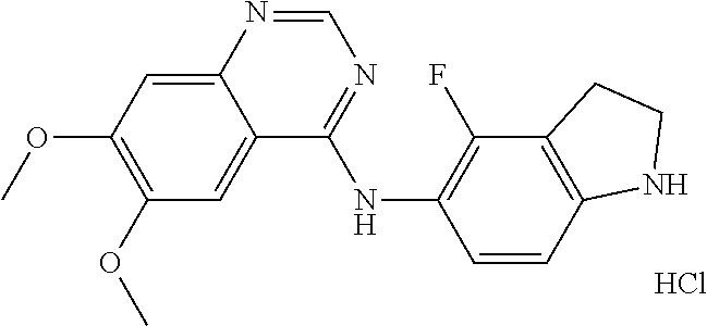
C1=CC2=C(C(F)=C1NC1=NC=NC3=CC(OC)=C(OC)C=C13)CCN2.Cl
